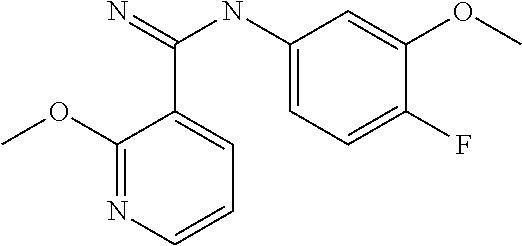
C1(OC)=NC=CC=C1C(=N)NC1=CC=C(F)C(OC)=C1
